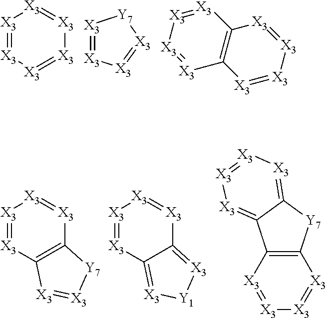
[X3]1=[X3][X3]=[X3][X3]=[X3]1.[X3]1=[X3][X3]=[X3][Y7]1.[X3]1=[X3]C2=C([X3]=[X3]1)[X3]=[X3][X3]=[X3]2.[X3]1=[X3]C2=C([X3]=[X3]1)[Y7][X3]=[X3]2.[X3]1=[X3]C2=[X3][Y1][X3]=C2[X3]=[X3]1.C12=C([X3]=[X3][X3]=[X3]1)[Y7]C1=[X3][X3]=[X3][X3]=C21
